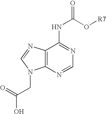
OC(=O)CN1C2=C(N=C1)C(NC(=O)O[R7])=NC=N2
